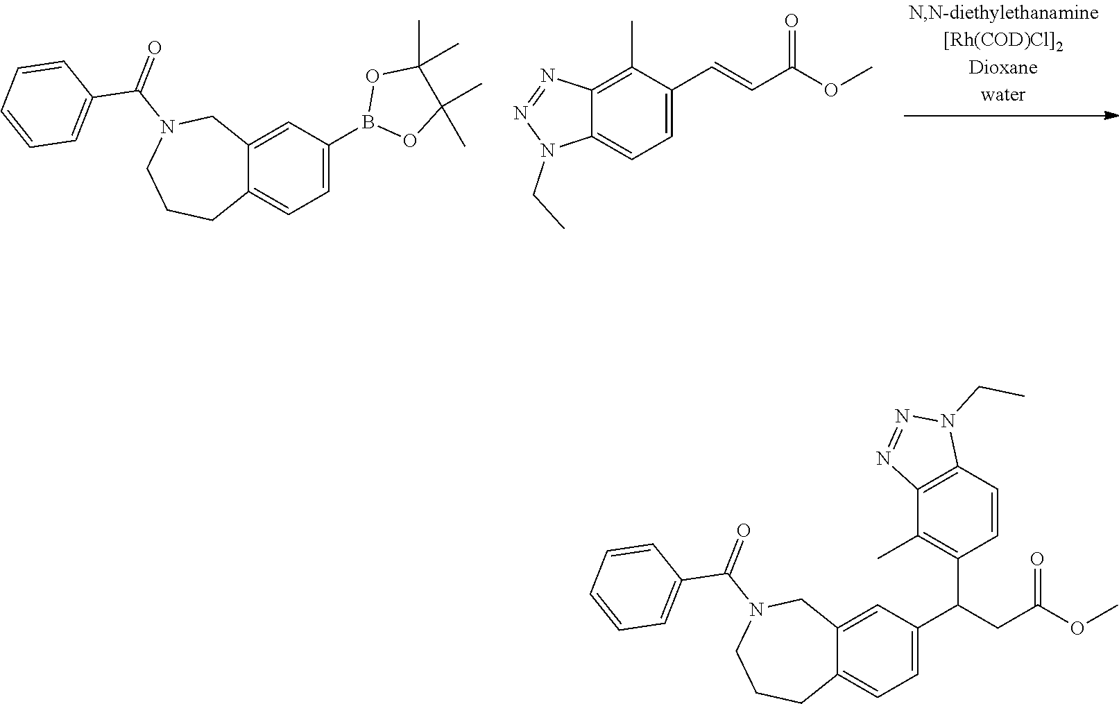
C1=C(C=CC(OC)=O)C(C)=C2C(=C1)N(CC)N=N2.C1=C(B2OC(C)(C)C(C)(C)O2)C=C2C(=C1)CCCN(C(C1=CC=CC=C1)=O)C2.C1=C(C(CC(OC)=O)C2=C(C)C3=C(C=C2)N(CC)N=N3)C=C2C(=C1)CCCN(C(C1=CC=CC=C1)=O)C2
